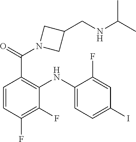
C1=CC(F)=C(F)C(NC2=CC=C(I)C=C2F)=C1C(N1CC(CNC(C)C)C1)=O
